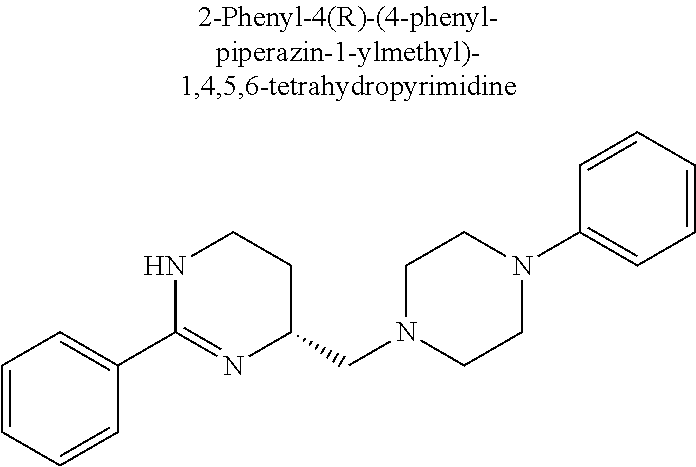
C1=CC=CC(C2=NC(CN3CCN(C4=CC=CC=C4)CC3)CCN2)=C1
